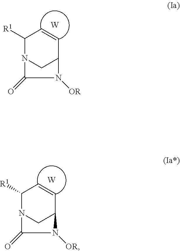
C1([R1])N2CC(C=C1)N([OR])C2=O.[W].C1([R1])N2CC(C=C1)N([OR])C2=O.[W]
